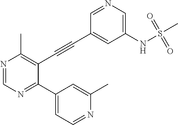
C1(NS(C)(=O)=O)=CN=CC(C#CC2=C(C)N=CN=C2C2=CC=NC(C)=C2)=C1
